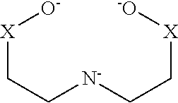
[N-](CC[X][O-])CC[X][-O]
